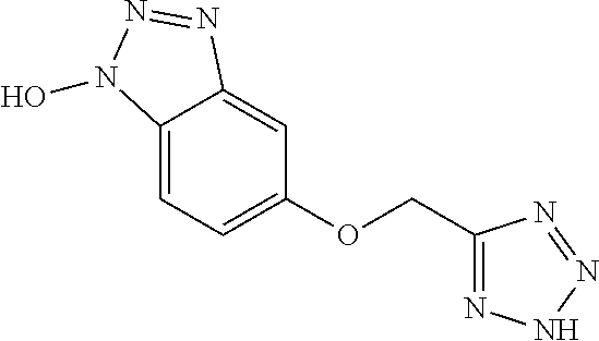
C12=CC=C(OCC3=NNN=N3)C=C1N=NN2O
